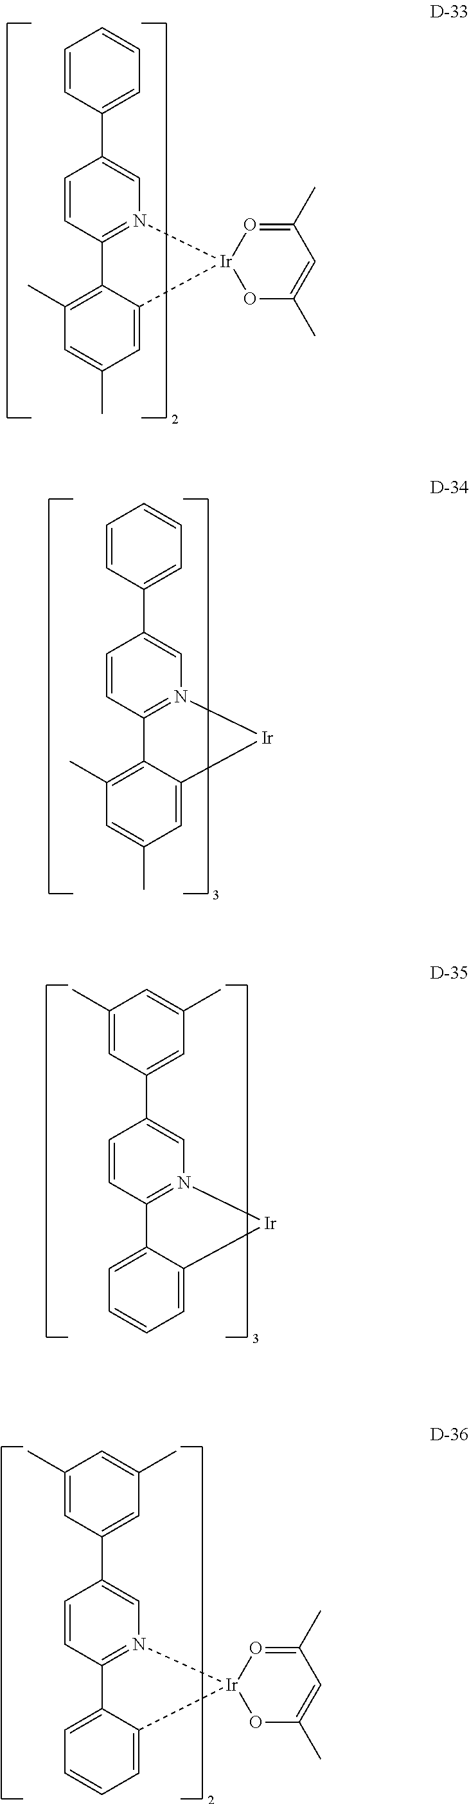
C1=CC(C2=CN3=C(C=C2)C2=C(C)C=C(C)C=C2[Ir]32OC(C)=CC(C)=O2)=CC=C1.C1=CC(C2=CN3=C(C=C2)C2=C(C)C=C(C)C=C2[Ir]3)=CC=C1.C1(C)=CC(C2=CN3=C(C=C2)C2=CC=CC=C2[Ir]3)=CC(C)=C1.C1(C)=CC(C2=CN3=C(C=C2)C2=CC=CC=C2[Ir]32OC(C)=CC(C)=O2)=CC(C)=C1
